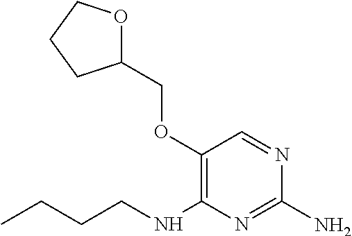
C1(OCC2OCCC2)=C(NCCCC)N=C(N)N=C1
